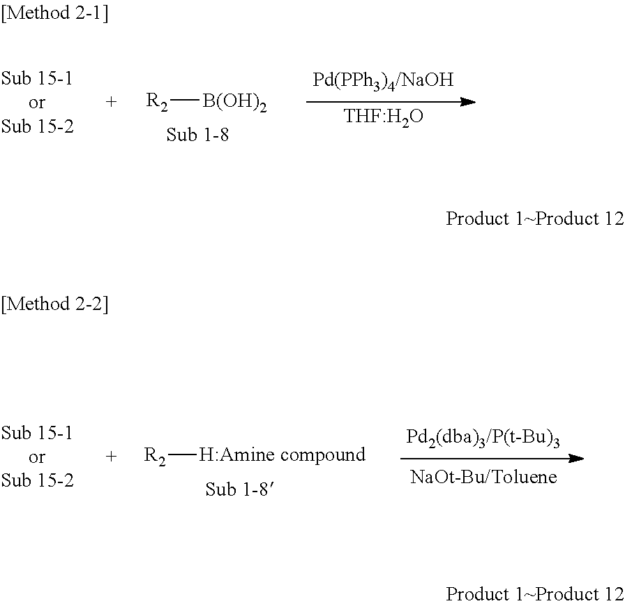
[R2][B(OH)2].[THF:H2O].[R2][H:Amine compound]
